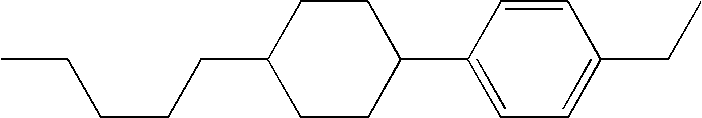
CCCCCC1CCC(C2=CC=C(CC)C=C2)CC1
